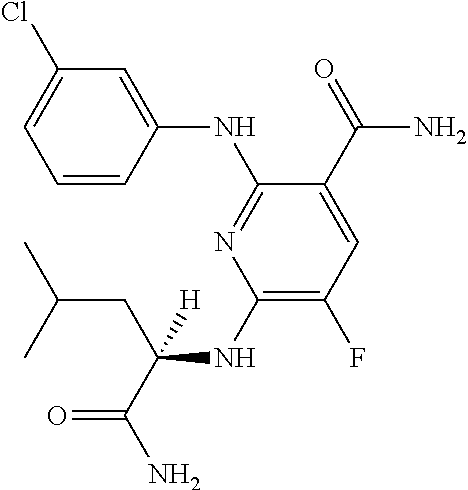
C1=C(Cl)C=C(NC2=NC(NC(C(=O)N)(CC(C)C)[H])=C(F)C=C2C(=O)N)C=C1
